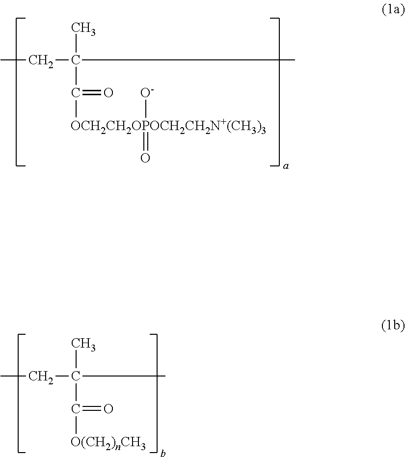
CCC(C)(C)C(=O)[OCH2CH2OPOCH2CH2N+(CH3)3](=O)[O-].CCC(C)(C(=O)[O(CH2)nCH3])C
